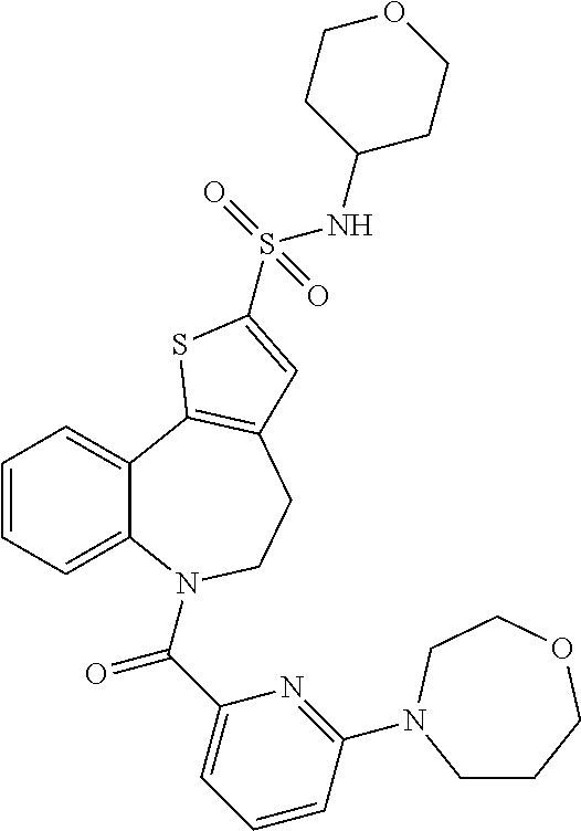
C1=CC=C2C(=C1)C1=C(CCN2C(C2=CC=CC(N3CCCOCC3)=N2)=O)C=C(S(NC2CCOCC2)(=O)=O)S1
